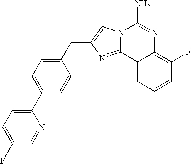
C1=C(CC2=CN3C(=N2)C2=CC=CC(F)=C2N=C3N)C=CC(C2=CC=C(F)C=N2)=C1
